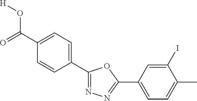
O=C(C1=CC=C(C2=NN=C(C3=CC=C(C)C(I)=C3)O2)C=C1)O[H]
